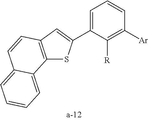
C1(C2=CC3=C(S2)C2=CC=CC=C2C=C3)=CC=CC([Ar])=C1[R]
